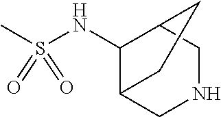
C1(NS(C)(=O)=O)C2CNCC1CC2
